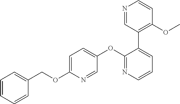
C1=C(OCC2=CC=CC=C2)N=CC(OC2=NC=CC=C2C2=C(OC)C=CN=C2)=C1
